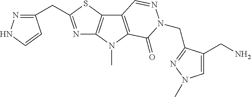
N1=C(CC2=NNC=C2)SC2=C1N(C)C1=C2C=NN(CC2=NN(C)C=C2CN)C1=O
